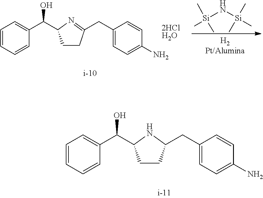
O.C1=CC=CC(C(O)C2CCC(CC3=CC=C(N)C=C3)=N2)=C1.[Si](N[Si](C)(C)C)(C)(C)C.C1=CC=CC(C(O)C2CCC(CC3=CC=C(N)C=C3)N2)=C1
